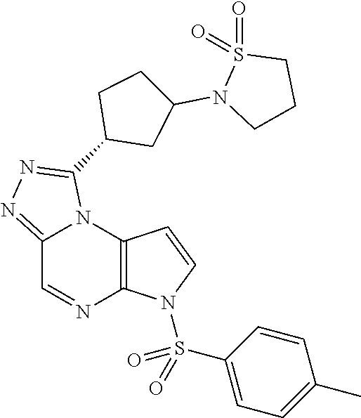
C12=NN=C(C3CC(N4CCCS4(=O)=O)CC3)N1C1=C(N=C2)N(S(C2=CC=C(C)C=C2)(=O)=O)C=C1
